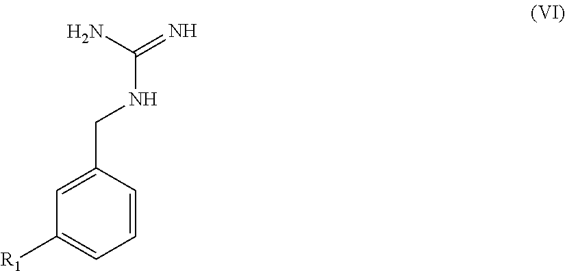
C1=C(CNC(N)=N)C=CC=C1[R1]
